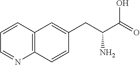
C12=C(C=CC=N1)C=C(CC(C(=O)O)N)C=C2
